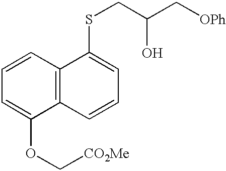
C1=C(OC[CO2Me])C2=C(C=C1)C(SCC(C[OPh])O)=CC=C2
